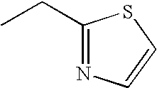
C1(CC)=NC=CS1
